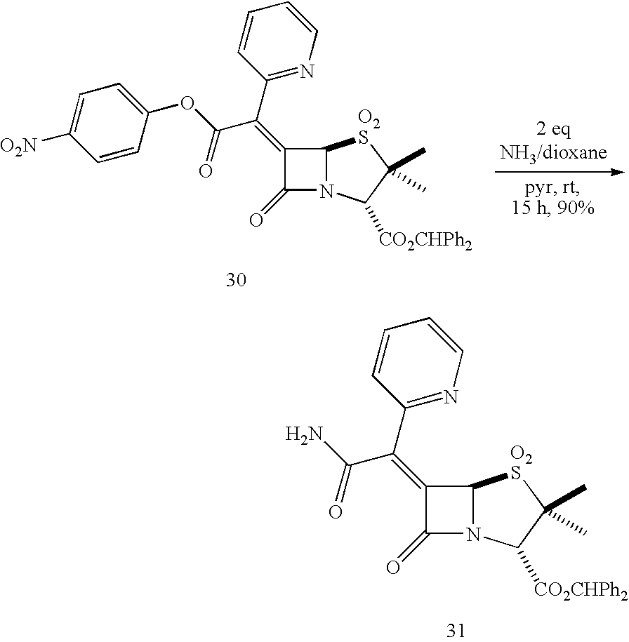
C1=CC(C(=C2C(=O)N3C2[O2S]C(C)(C)C3[CO2CHPh2])C(N)=O)=NC=C1.C1=CC(C(=C2C(=O)N3C2[O2S]C(C)(C)C3[CO2CHPh2])C(OC2=CC=C([O2N])C=C2)=O)=NC=C1
